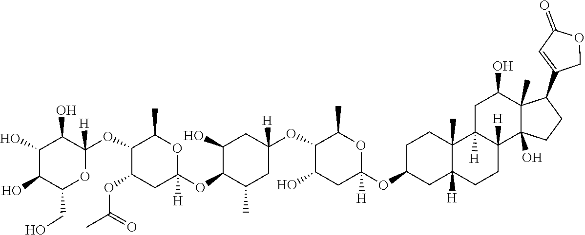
C1(C2=CC(=O)OC2)C2(C)C(O)(CC1)C1([H])CCC3([H])C(C)(C1([H])CC2O)CCC(OC1([H])CC(O)C(OC2([H])CC(O)C(OC4([H])CC(OC(C)=O)C(OC5([H])C(O)C(O)C(O)C(CO)O5)C(C)O4)C(C)C2)C(C)O1)C3
